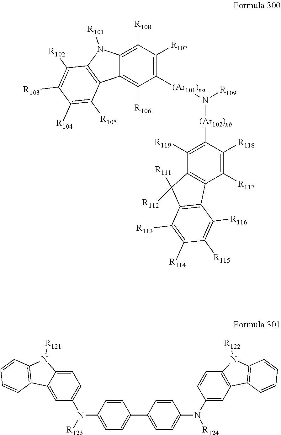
C1([(Ar101)xa]N([R109])[(Ar102)xb]C2=C([R119])C3=C(C([R117])=C2[R118])C2=C(C3([R111])[R112])C([R113])=C([R114])C([R115])=C2[R116])=C([R107])C([R108])=C2C(=C1[R106])C1=C(N2[R101])C([R102])=C([R103])C([R104])=C1[R105].C1=CC(N([R123])C2=CC=C3C(=C2)C2=C(N3[R121])C=CC=C2)=CC=C1C1=CC=C(N(C2=CC3=C(C=C2)N([R122])C2=C3C=CC=C2)[R124])C=C1
